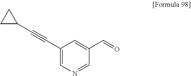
C1(C#CC2CC2)=CN=CC(C=O)=C1
